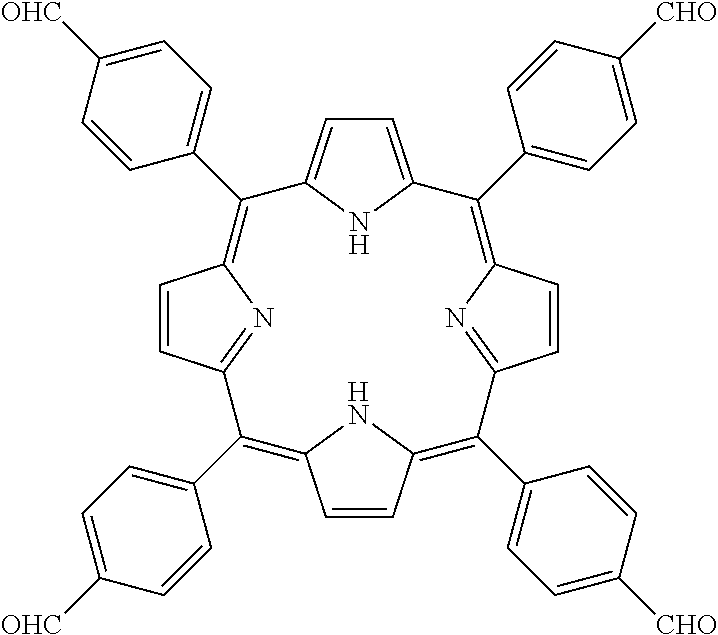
C1=CC2=C(C3=CC=C([CHO])C=C3)C3=NC(=C(C4=CC=C([CHO])C=C4)C4=CC=C(C(C5=CC=C([OHC])C=C5)=C5C=CC(=N5)C(C5=CC=C([OHC])C=C5)=C1N2)N4)C=C3
